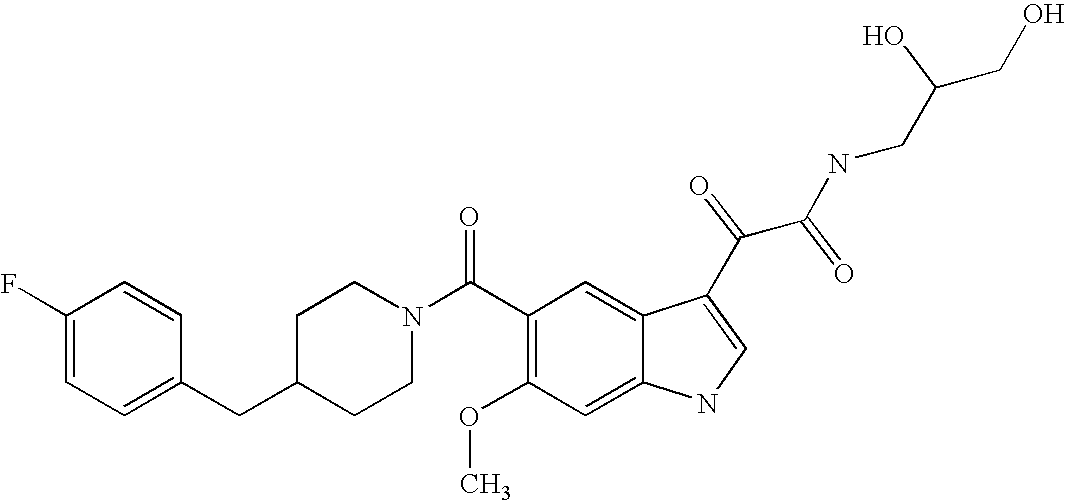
C1(F)=CC=C(CC2CCN(C(C3=C(OC)C=C4C(=C3)C(C(C(NCC(CO)O)=O)=O)=CN4)=O)CC2)C=C1
